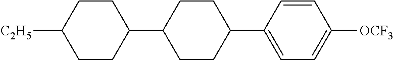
[OCF3]C1=CC=C(C2CCC(C3CCC([C2H5])CC3)CC2)C=C1
